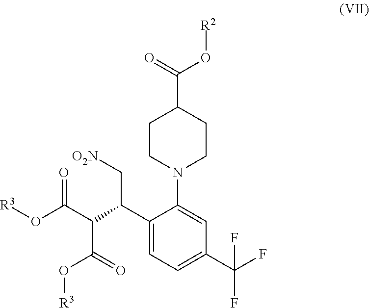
C1(C(C(C(=O)O[R3])C(O[R3])=O)C[O2N])=CC=C(C(F)(F)F)C=C1N1CCC(C(O[R2])=O)CC1
